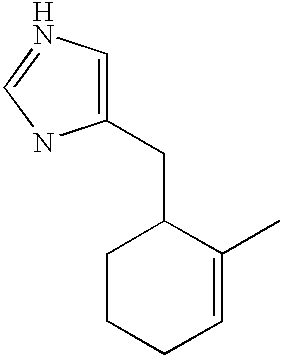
C1(CC2CCCC=C2C)=CN=CN1
